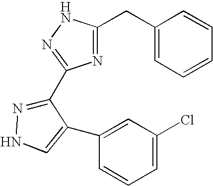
C(C1=NC(C2=NNC=C2C2=CC(Cl)=CC=C2)=NN1)C1=CC=CC=C1
